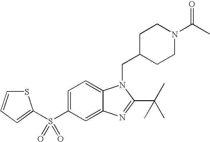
C1=C(S(=O)(=O)C2=CC=CS2)C=C2C(=C1)N(CC1CCN(C(C)=O)CC1)C(C(C)(C)C)=N2
